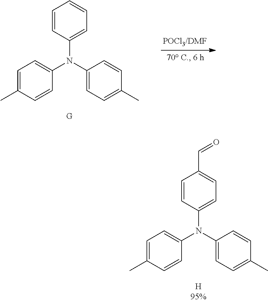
C1=C(C)C=CC(N(C2=CC=C(C)C=C2)C2=CC=C(C=O)C=C2)=C1.C1=C(C)C=CC(N(C2=CC=C(C)C=C2)C2=CC=CC=C2)=C1
